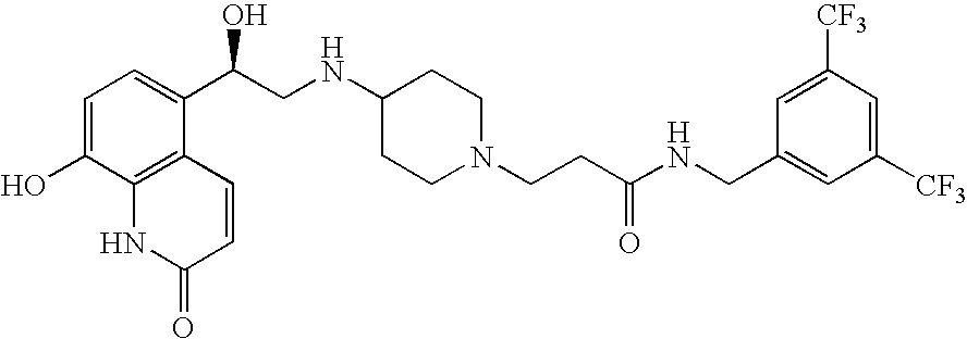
C1=C(O)C2=C(C(C(CNC3CCN(CCC(NCC4=CC([CF3])=CC([CF3])=C4)=O)CC3)O)=C1)C=CC(=O)N2
